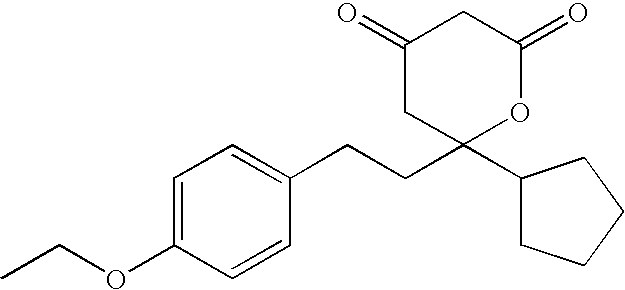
C1(OCC)=CC=C(CCC2(C3CCCC3)OC(=O)CC(=O)C2)C=C1
